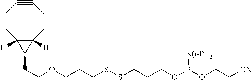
C1CC2([H])C([H])(CCC#C1)C2CCOCCCSSCCCOP(OCC[CN])[N(i-Pr)2]
